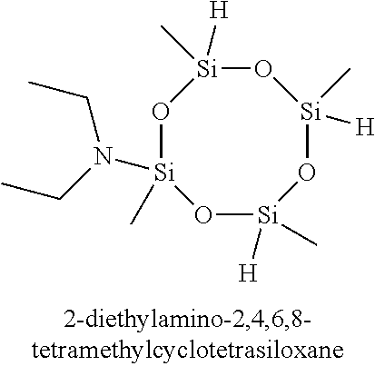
O1[Si](C)(N(CC)CC)O[Si]([H])(C)O[Si](C)([H])O[Si]1([H])C
